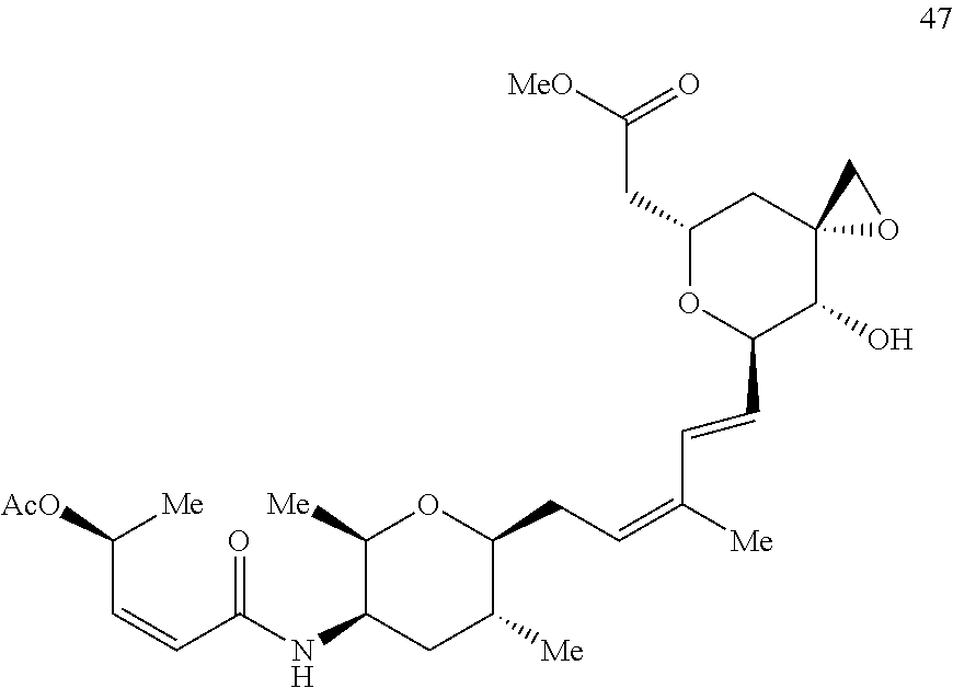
N(C1C([Me])OC(CC=C([Me])C=CC2C(O)C3(CC(CC([MeO])=O)O2)OC3)C([Me])C1)C(=O)C=CC([AcO])[Me]
